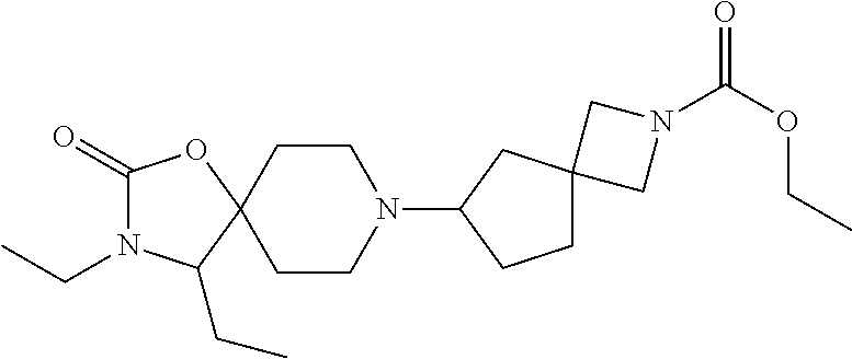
C1(=O)N(CC)C(CC)C2(O1)CCN(C1CC3(CC1)CN(C(=O)OCC)C3)CC2
